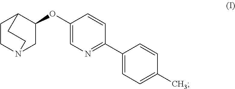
C1(OC2C3CCN(C2)CC3)=CN=C(C2=CC=C(C)C=C2)C=C1
